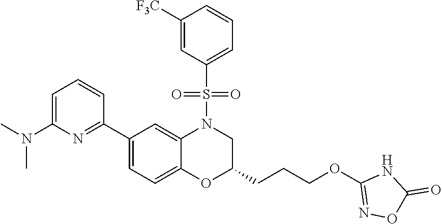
C1=C(N(C)C)N=C(C2=CC=C3C(=C2)N(S(C2=CC=CC([F3C])=C2)(=O)=O)CC(CCCOC2=NOC(=O)N2)O3)C=C1
